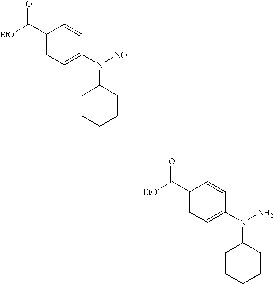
[EtO]C(=O)C1=CC=C(N(C2CCCCC2)[NO])C=C1.[EtO]C(=O)C1=CC=C(N(C2CCCCC2)N)C=C1
